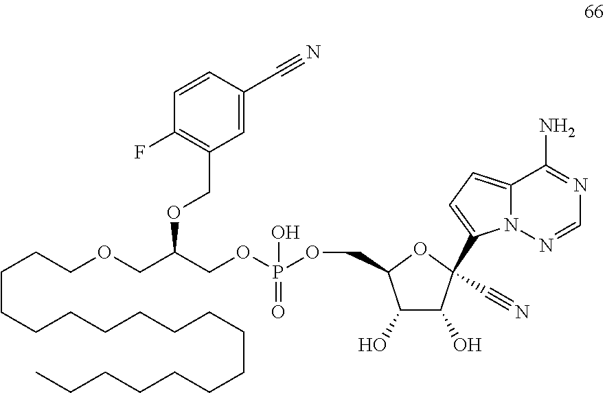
C1(COC(COCCCCCCCCCCCCCCCCCC)COP(OCC2C(O)C(O)C(C#N)(C3=CC=C4N3N=CN=C4N)O2)(O)=O)=C(F)C=CC(C#N)=C1
